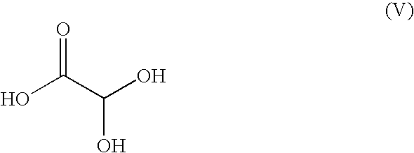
OC(C(O)O)=O
